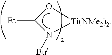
[Et]C1N([But])[Ti(NMe2)2]O1
